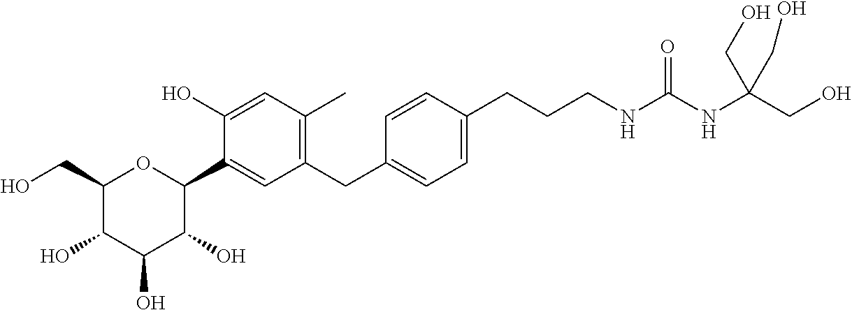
C1(CO)C(O)C(O)C(O)C(C2=CC(CC3=CC=C(CCCNC(NC(CO)(CO)CO)=O)C=C3)=C(C)C=C2O)O1
